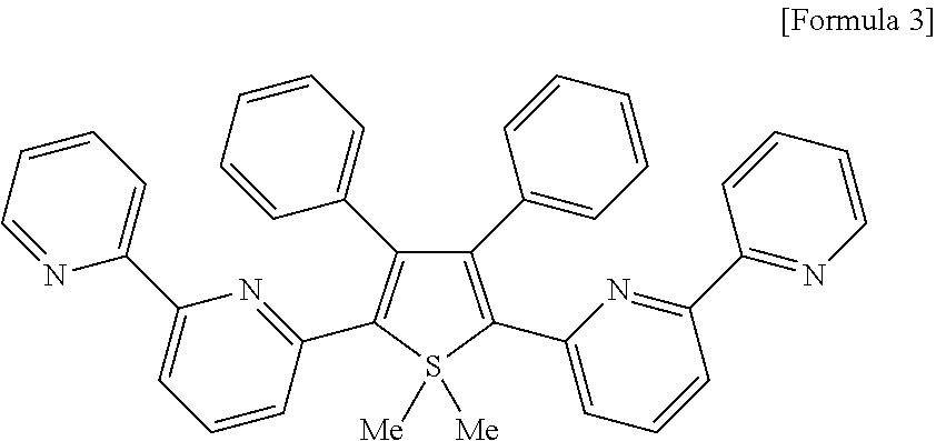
C1(C2=CC=CC=C2)=C(C2=CC=CC(C3=NC=CC=C3)=N2)S([Me])([Me])C(C2=NC(C3=CC=CC=N3)=CC=C2)=C1C1=CC=CC=C1
